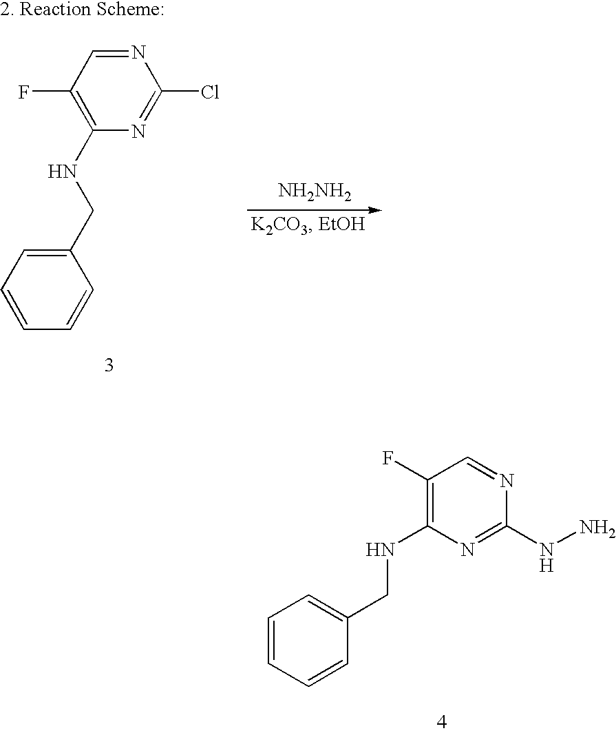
C1(NCC2=CC=CC=C2)=C(F)C=NC(NN)=N1.C1=NC(Cl)=NC(NCC2=CC=CC=C2)=C1F.[NH2NH2]
